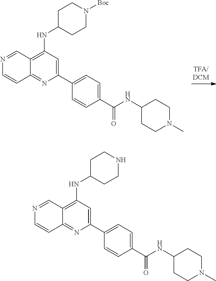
N1=CC2=C(NC3CCN([Boc])CC3)C=C(C3=CC=C(C(NC4CCN(C)CC4)=O)C=C3)N=C2C=C1.N1=CC2=C(NC3CCNCC3)C=C(C3=CC=C(C(NC4CCN(C)CC4)=O)C=C3)N=C2C=C1
